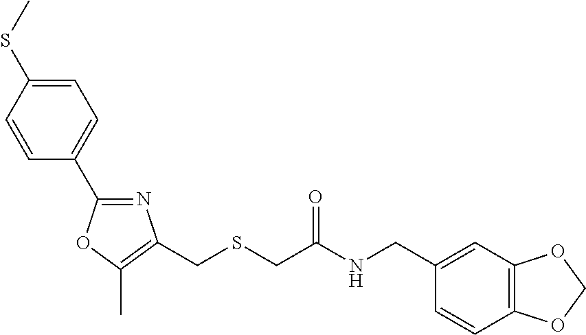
N1=C(C2=CC=C(SC)C=C2)OC(C)=C1CSCC(NCC1=CC2=C(C=C1)OCO2)=O
